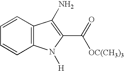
C1=CC2=C(C=C1)C(N)=C(C([OC(CH3)3])=O)N2[H]
